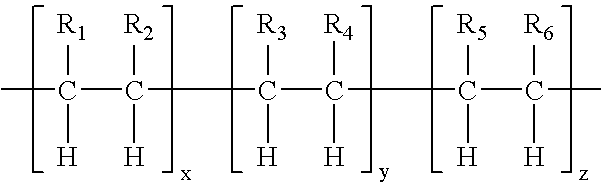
CC(C([R2])([H])CC(C([R4])([H])CC(C(C)([R6])[H])([R5])[H])([R3])[H])([R1])[H]
